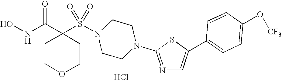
C1(S(N2CCN(C3=NC=C(C4=CC=C(O[CF3])C=C4)S3)CC2)(=O)=O)(C(NO)=O)CCOCC1.Cl
